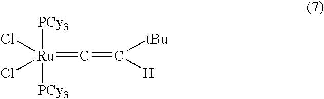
[PCy3][Ru]([PCy3])(Cl)(Cl)=C=C([tBu])[H]
